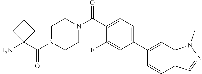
NC1(C(N2CCN(C(=O)C3=CC=C(C4=CC5=C(C=C4)C=NN5C)C=C3F)CC2)=O)CCC1
